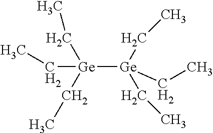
[Ge]([Ge](CC)(CC)CC)(CC)(CC)CC
